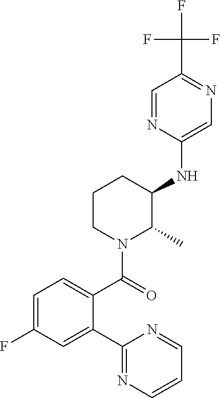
C1CN(C(=O)C2=CC=C(F)C=C2C2=NC=CC=N2)C(C)C(NC2=CN=C(C(F)(F)F)C=N2)C1
